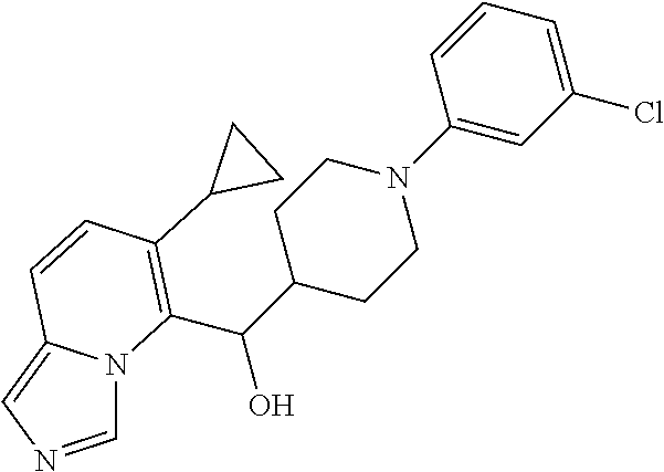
C1(N2CCC(C(O)C3=C(C4CC4)C=CC4=CN=CN43)CC2)=CC(Cl)=CC=C1
